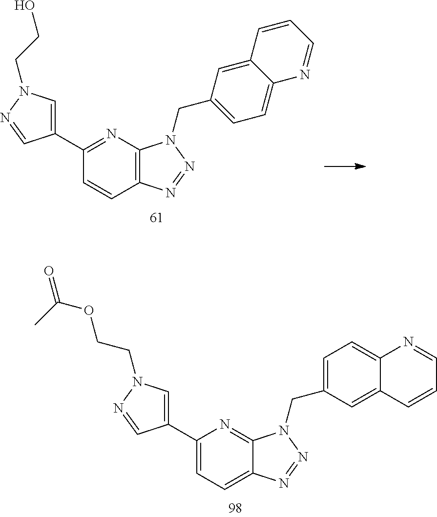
C12=C(N=C(C3=CN(CCO)N=C3)C=C1)N(CC1=CC=C3C(=C1)C=CC=N3)N=N2.C12=CC=C(C3=CN(CCOC(C)=O)N=C3)N=C1N(CC1=CC=C3C(=C1)C=CC=N3)N=N2
